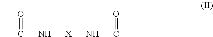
CC(=O)N[X]NC(=O)C
